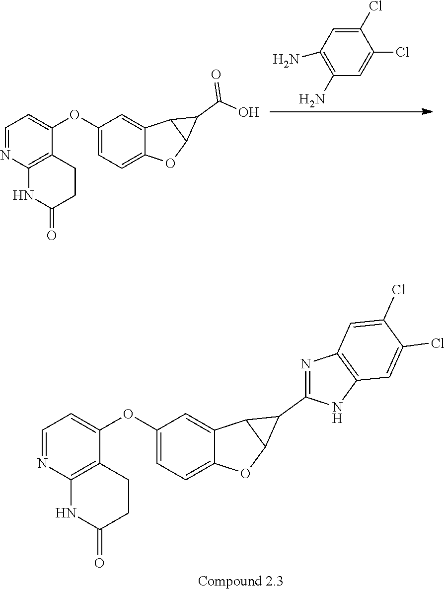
C1=NC2=C(C(OC3=CC=C4C(=C3)C3C(O4)C3C(O)=O)=C1)CCC(=O)N2.C1=C(Cl)C(Cl)=CC(N)=C1N.C1=NC2=C(C(OC3=CC=C4C(=C3)C3C(O4)C3C3=NC4=C(N3)C=C(Cl)C(Cl)=C4)=C1)CCC(=O)N2
